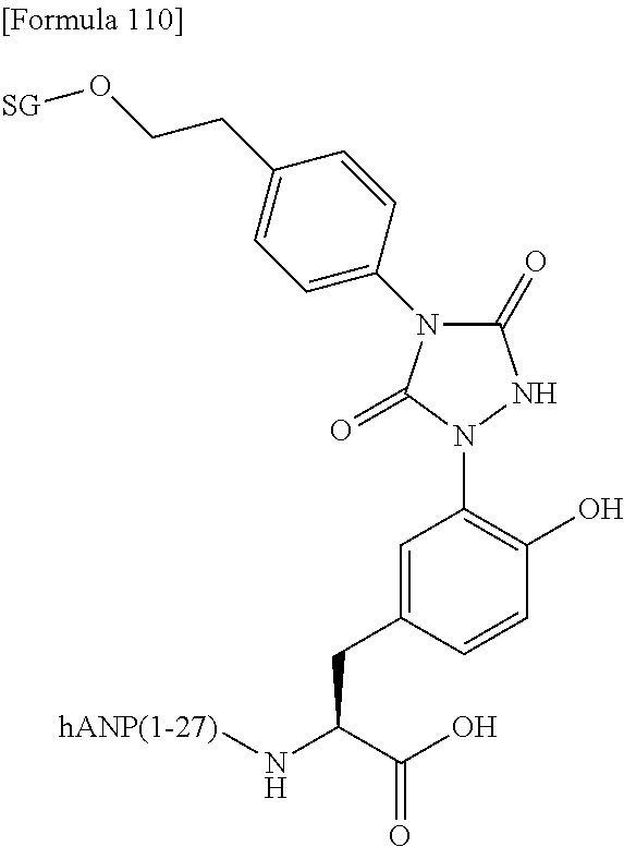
C1=C(CC(N[hANP(1-27)])C(O)=O)C=CC(O)=C1N1NC(=O)N(C2=CC=C(CCO[SG])C=C2)C1=O
